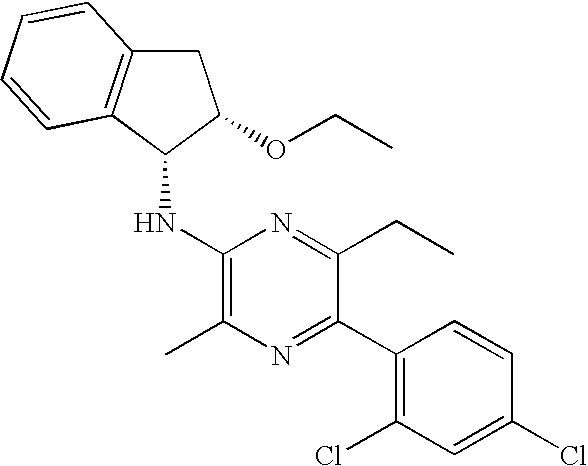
C1(C2=NC(C)=C(NC3C(OCC)CC4=C3C=CC=C4)N=C2CC)=C(Cl)C=C(Cl)C=C1
